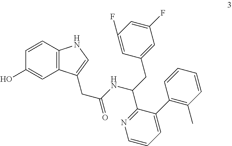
C(C(=O)NC(CC1=CC(F)=CC(F)=C1)C1=NC=CC=C1C1=C(C)C=CC=C1)C1=CNC2=C1C=C(O)C=C2
